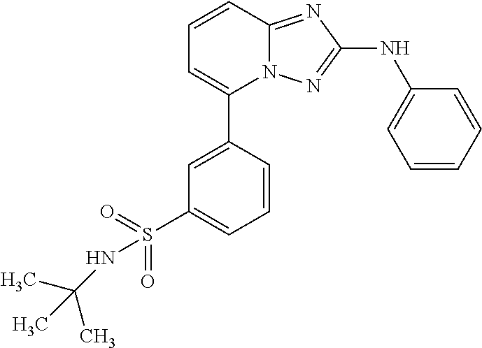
N12C(=NC(NC3=CC=CC=C3)=N1)C=CC=C2C1=CC(S(=O)(=O)NC(C)(C)C)=CC=C1
